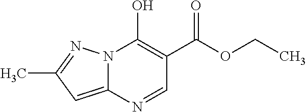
N12C(=CC(C)=N1)N=CC(C(=O)OCC)=C2O
